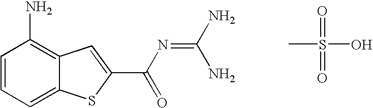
NC1=C2C(=CC=C1)SC(C(N=C(N)N)=O)=C2.CS(=O)(=O)O
